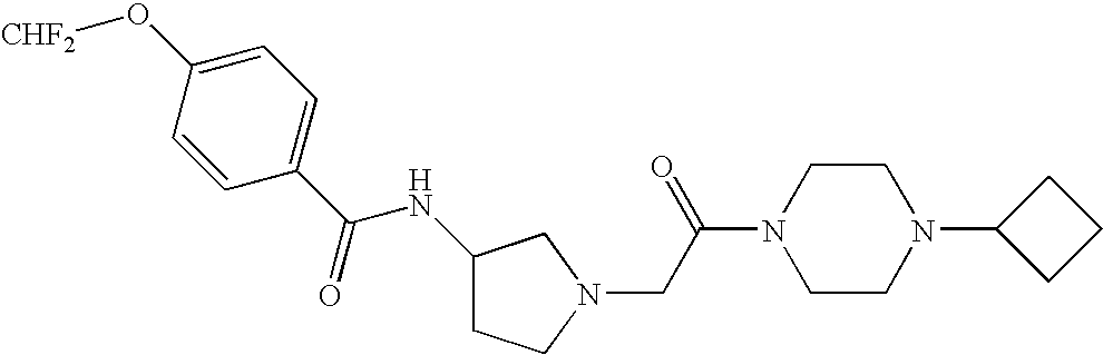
C1(C(NC2CCN(CC(N3CCN(C4CCC4)CC3)=O)C2)=O)=CC=C(O[CHF2])C=C1
